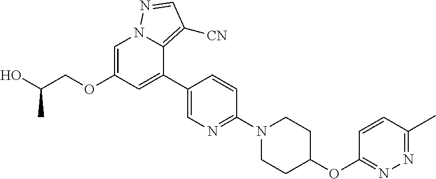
C1=C(OCC(O)C)C=C(C2=CN=C(N3CCC(OC4=NN=C(C)C=C4)CC3)C=C2)C2=C([CN])C=NN12
